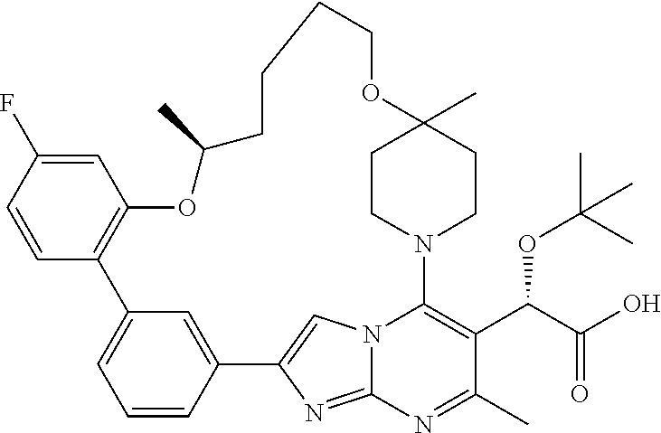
C1=C(F)C=CC2=C1OC(C)CCCCOC1(C)CCN(C3=C(C(C(O)=O)OC(C)(C)C)C(C)=NC4=NC(=CN43)C3=CC2=CC=C3)CC1
